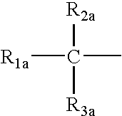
[R1a]C(C)([R2a])[R3a]
